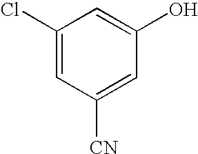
C1(Cl)=CC([CN])=CC(O)=C1
